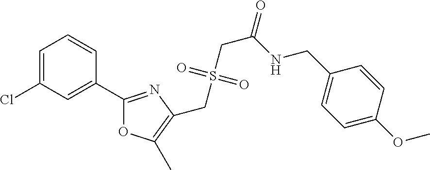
C1=C(Cl)C=C(C2=NC(CS(CC(=O)NCC3=CC=C(OC)C=C3)(=O)=O)=C(C)O2)C=C1
